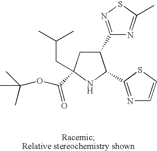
C1(C2=NSC(C)=N2)CC(CC(C)C)(C(OC(C)(C)C)=O)NC1C1=NC=CS1
